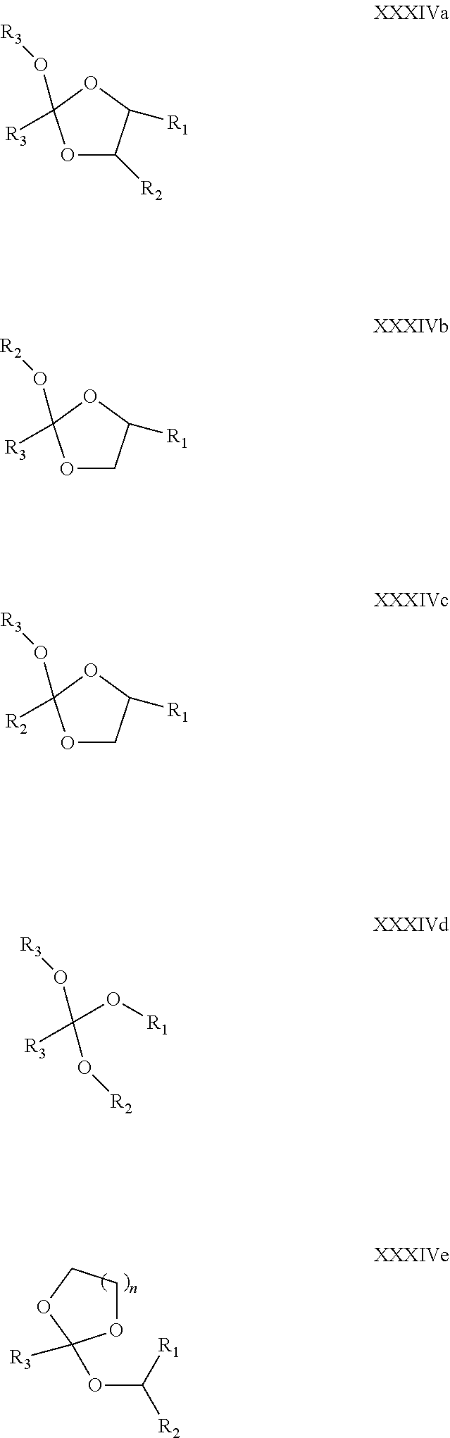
O1CCOC1(OC([R2])[R1])[R3].O1C([R2])C([R1])OC1(O[R3])[R3].O1CC([R1])OC1(O[R2])[R3].O1CC([R1])OC1(O[R3])[R2].O(C(O[R3])([R3])O[R1])[R2]
